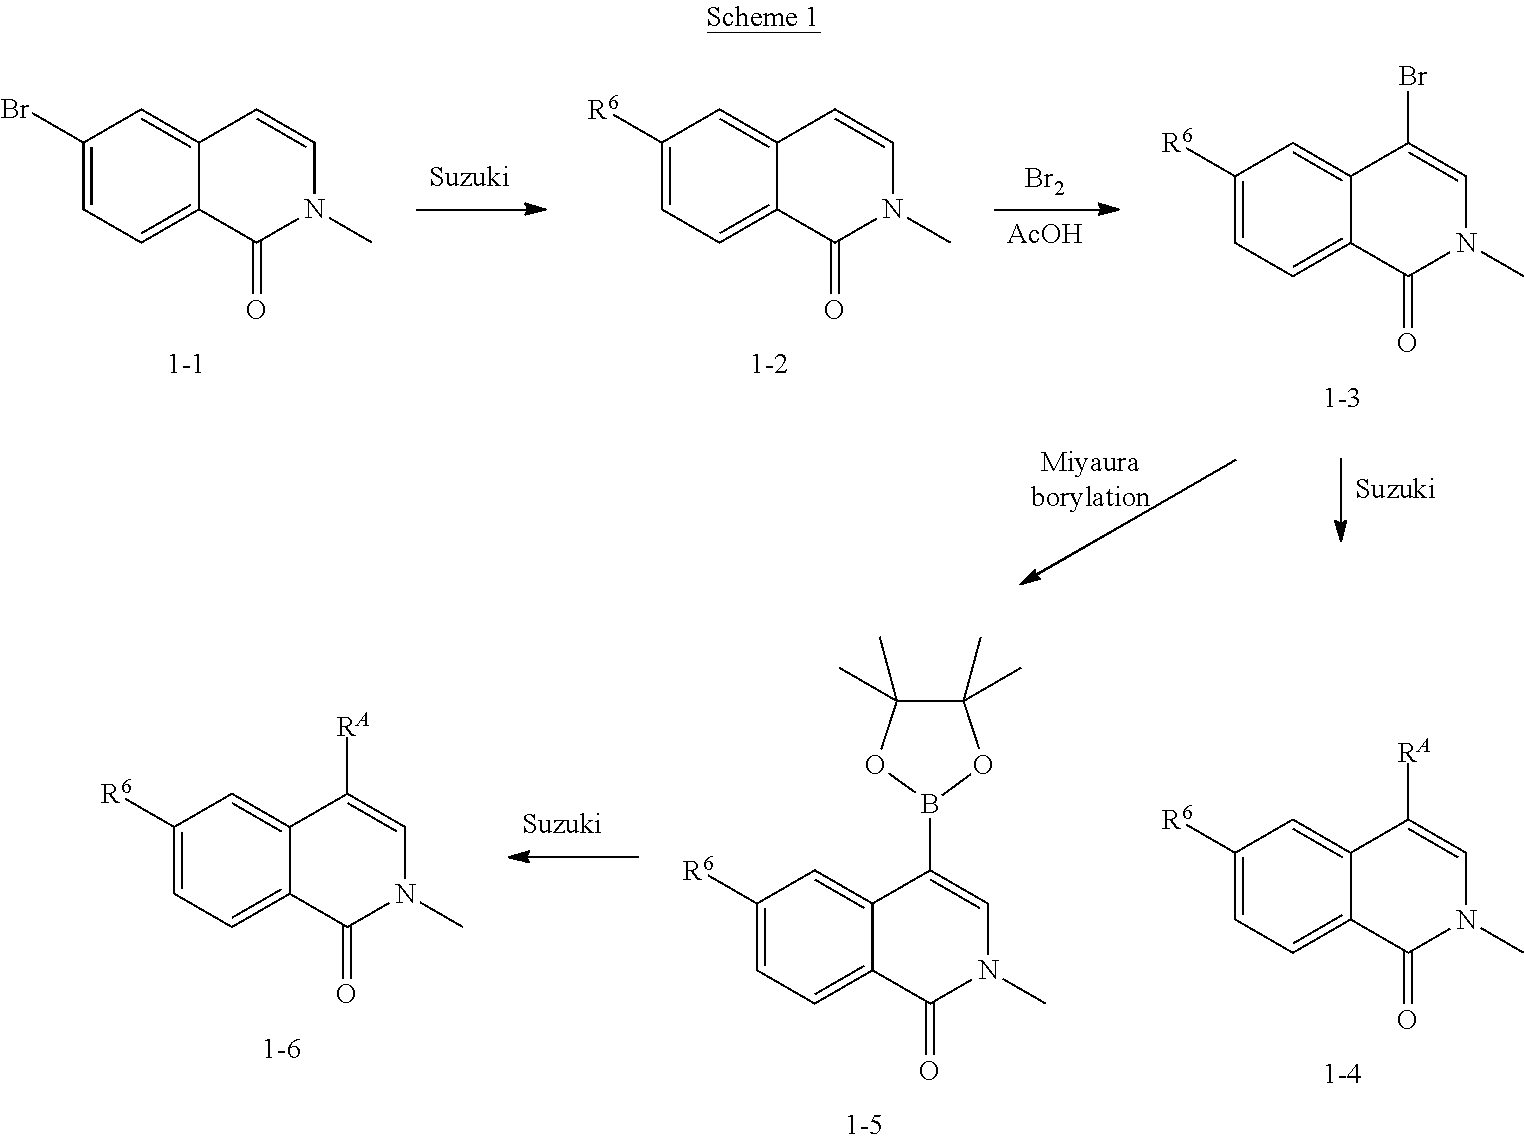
[Miyauraborylation].C1(Br)=CC=C2C(=C1)C=CN(C)C2=O.[Br2].[AcOH].C1([R6])=CC=C2C(=C1)C(Br)=CN(C)C2=O.C1([R6])=CC=C2C(=C1)C=CN(C)C2=O.C1([R6])=CC=C2C(=C1)C(B1OC(C)(C)C(C)(C)O1)=CN(C)C2=O.C1([R6])=CC=C2C(=C1)C([RA])=CN(C)C2=O.C1([R6])=CC=C2C(=C1)C([RA])=CN(C)C2=O
